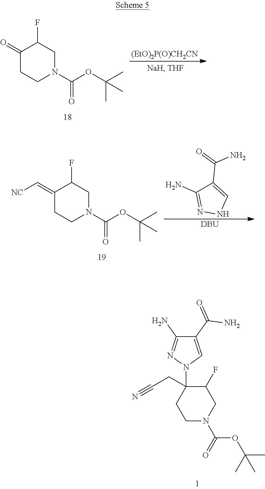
[(EtO)2P(O)CH2CN].C1(=O)CCN(C(OC(C)(C)C)=O)CC1F.C1(N)=NNC=C1C(N)=O.C1(=C[NC])CCN(C(OC(C)(C)C)=O)CC1F.[DBU].C1(N)=NN(C2(CC#N)CCN(C(OC(C)(C)C)=O)CC2F)C=C1C(=O)N
